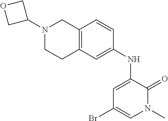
C12=C(C=CC(NC3=CC(Br)=CN(C)C3=O)=C1)CN(C1COC1)CC2
